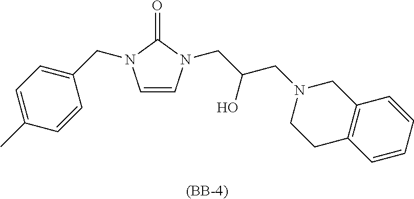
C1=CN(CC(CN2CC3=C(CC2)C=CC=C3)O)C(=O)N1CC1=CC=C(C)C=C1.[(BB-4)]
